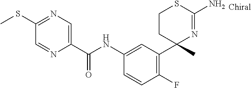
C1(NC(C2=CN=C(SC)C=N2)=O)=CC(C2(C)N=C(N)SCC2)=C(F)C=C1
